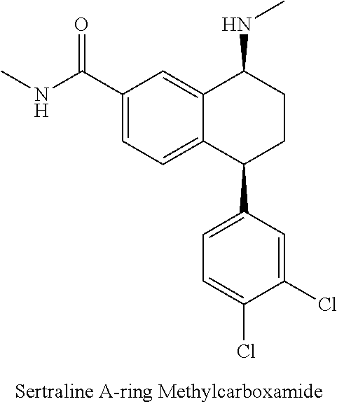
C12=CC(C(NC)=O)=CC=C1C(C1=CC=C(Cl)C(Cl)=C1)CCC2NC
